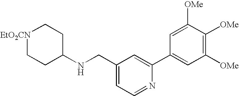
[EtO2CN]1CCC(NCC2=CC=NC(C3=CC([OMe])=C([OMe])C([OMe])=C3)=C2)CC1
